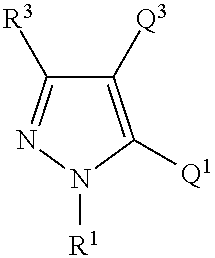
C1([Q3])=C([Q1])N([R1])N=C1[R3]
